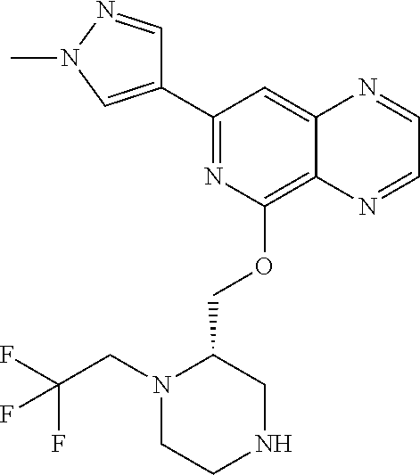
C1(C2=CN(C)N=C2)=NC(OCC2N(CC(F)(F)F)CCNC2)=C2C(=C1)N=CC=N2
